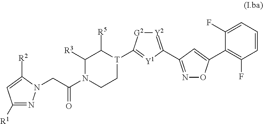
C1([R1])=NN(CC(N2CC[T](C3=[Y1]C(C4=NOC(C5=C(F)C=CC=C5F)=C4)=[Y2][G2]3)C([R5])C2[R3])=O)C([R2])=C1
